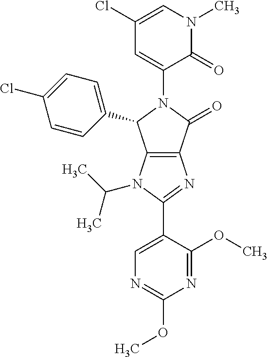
C1=C(Cl)C=C(N2C(C3=CC=C(Cl)C=C3)C3=C(C2=O)N=C(C2=CN=C(OC)N=C2OC)N3C(C)C)C(=O)N1C
